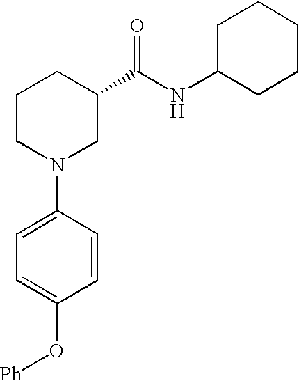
C1(N2CC(C(NC3CCCCC3)=O)CCC2)=CC=C(O[Ph])C=C1
